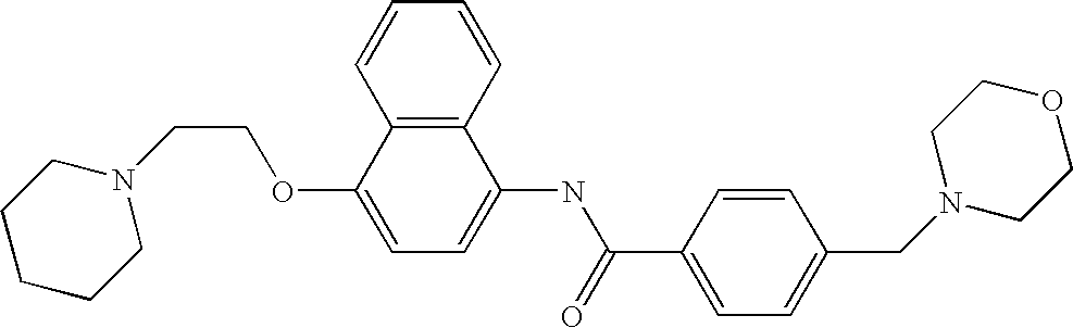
C12=C(C=CC=C1)C(NC(C1=CC=C(CN3CCOCC3)C=C1)=O)=CC=C2OCCN1CCCCC1
